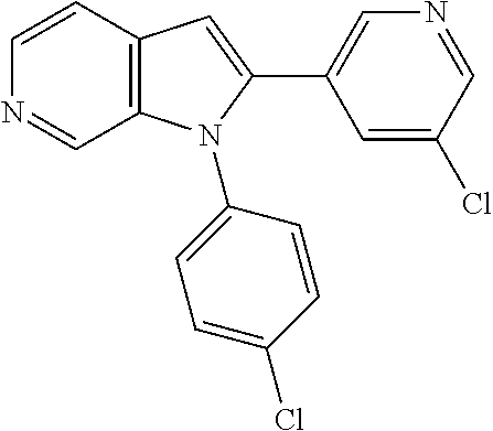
C1=CC2=C(C=N1)N(C1=CC=C(Cl)C=C1)C(C1=CN=CC(Cl)=C1)=C2
